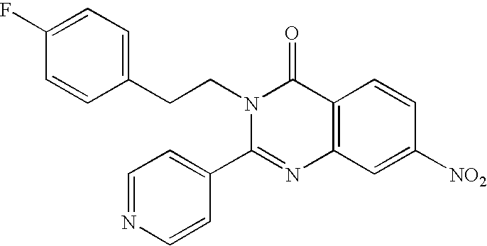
C1(CCN2C(C3=CC=NC=C3)=NC3=C(C2=O)C=CC([NO2])=C3)=CC=C(F)C=C1
